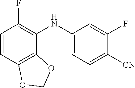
C1=CC2=C(C(NC3=CC=C([CN])C(F)=C3)=C1F)OCO2
